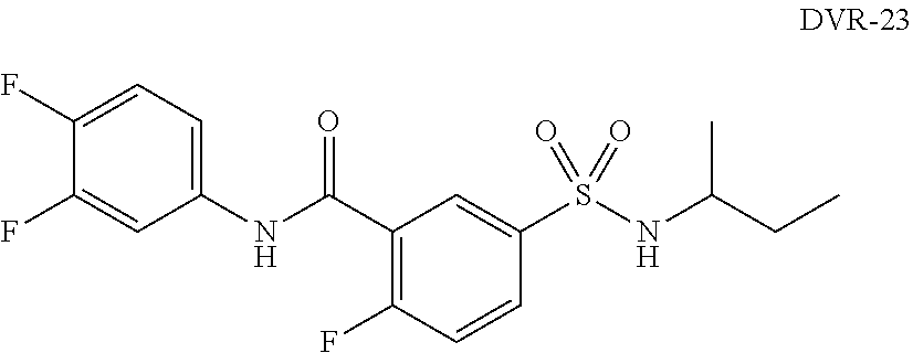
C1(F)=CC(NC(C2=C(F)C=CC(S(NC(CC)C)(=O)=O)=C2)=O)=CC=C1F
